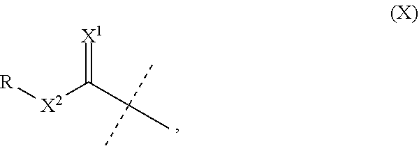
[R][X2]C(C(C)(C)C)=[X1]
